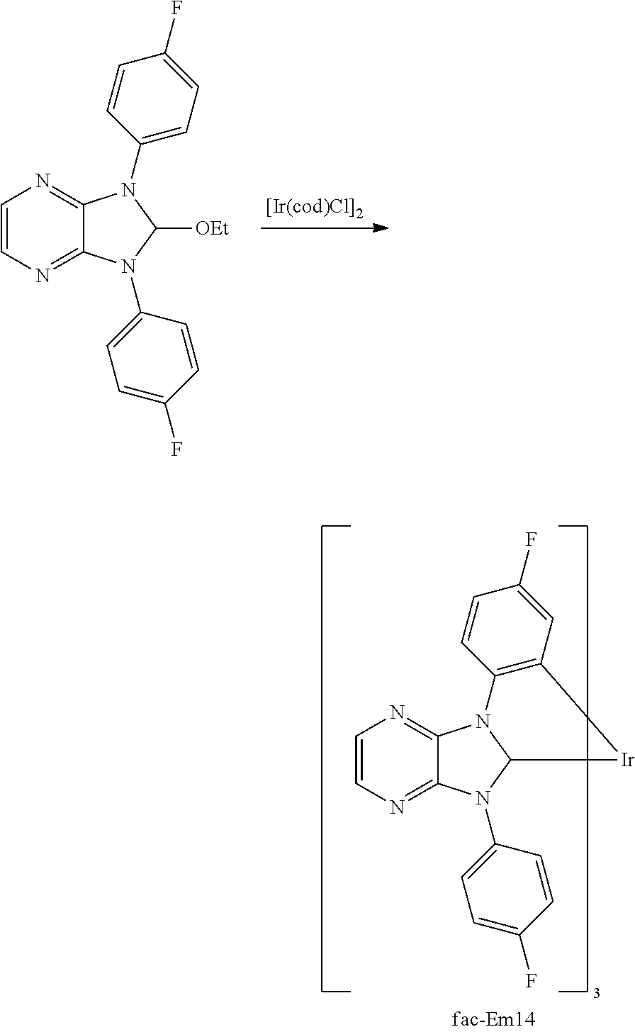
C1=CN=C2C(=N1)N(C1=CC=C(F)C=C1)C([OEt])N2C1=CC=C(F)C=C1.C1=CN=C2C(=N1)N1C(N2C2=CC=C(F)C=C2)[Ir]C2=C1C=CC(F)=C2
